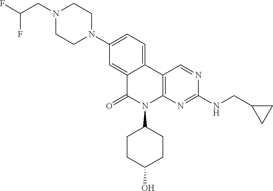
C12=CC(N3CCN(CC(F)F)CC3)=CC=C1C1=C(N(C3CCC(O)CC3)C2=O)N=C(NCC2CC2)N=C1
